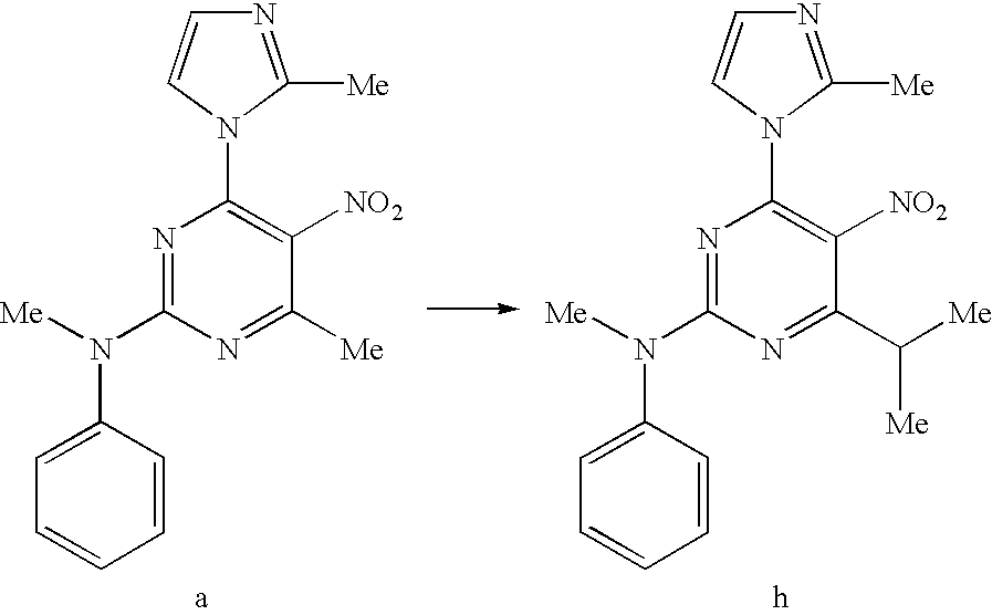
N1=C(N([Me])C2=CC=CC=C2)N=C([Me])C([NO2])=C1N1C([Me])=NC=C1.N1=C(N([Me])C2=CC=CC=C2)N=C(C([Me])[Me])C([NO2])=C1N1C([Me])=NC=C1
